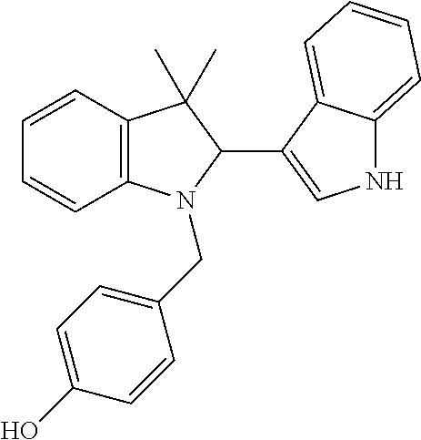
C12=C(C=CC=C1)C(C)(C)C(C1=CNC3=CC=CC=C13)N2CC1=CC=C(O)C=C1
